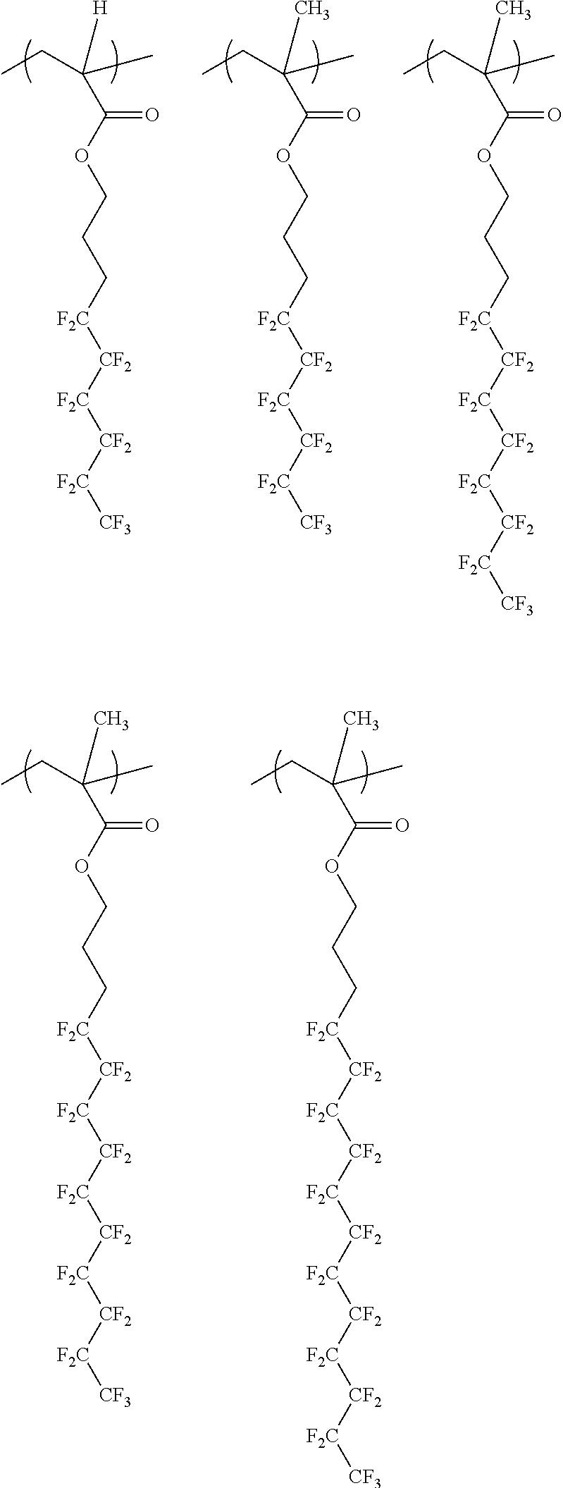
CCC(C)([H])C(OCCC[F2C][CF2][F2C][CF2][F2C][CF3])=O.CCC(C)(C)C(OCCC[F2C][CF2][F2C][CF2][F2C][CF3])=O.CCC(C)(C)C(OCCC[F2C][CF2][F2C][CF2][F2C][CF2][F2C][CF3])=O.CCC(C)(C)C(OCCC[F2C][CF2][F2C][CF2][F2C][CF2][F2C][CF2][F2C][CF3])=O.CCC(C)(C)C(OCCC[F2C][CF2][F2C][CF2][F2C][CF2][F2C][CF2][F2C][CF2][F2C][CF3])=O
